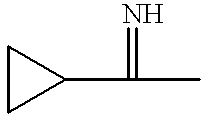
C1CC1C(C)=N
